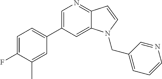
C1=C(C2=CC=C(F)C(C)=C2)C=C2C(=N1)C=CN2CC1=CC=CN=C1
